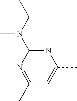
N1=C(N(CC)C)N=C(C)C=C1C
